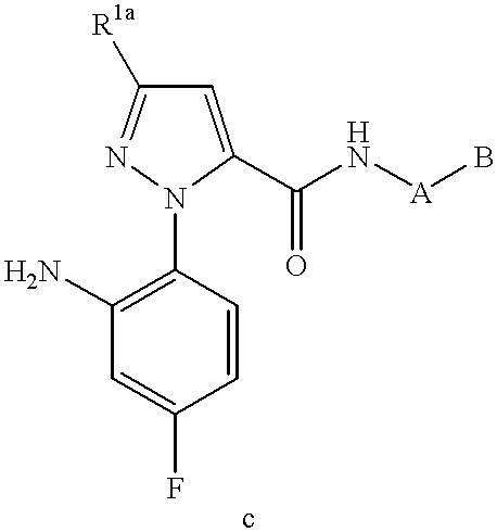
C1(N)=C(N2C(C(N[A]B)=O)=CC([R1a])=N2)C=CC(F)=C1
